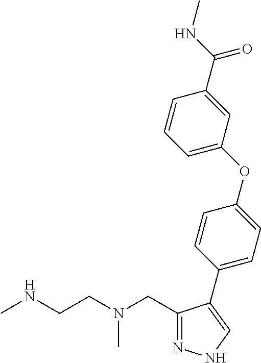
N1=C(CN(CCNC)C)C(C2=CC=C(OC3=CC=CC(C(NC)=O)=C3)C=C2)=CN1
